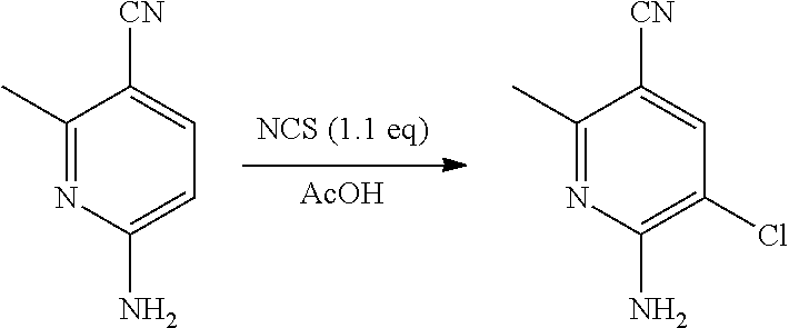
[AcOH].NC1=CC=C([CN])C(C)=N1.NC1=C(Cl)C=C([CN])C(C)=N1
